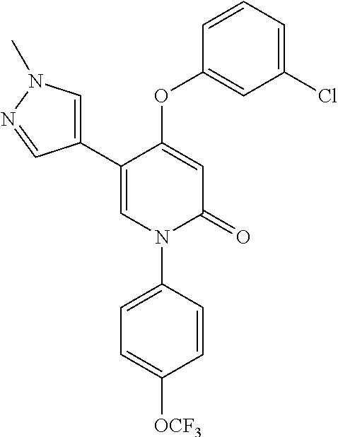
C1=C(OC2=CC(Cl)=CC=C2)C(C2=CN(C)N=C2)=CN(C2=CC=C([OCF3])C=C2)C1=O
